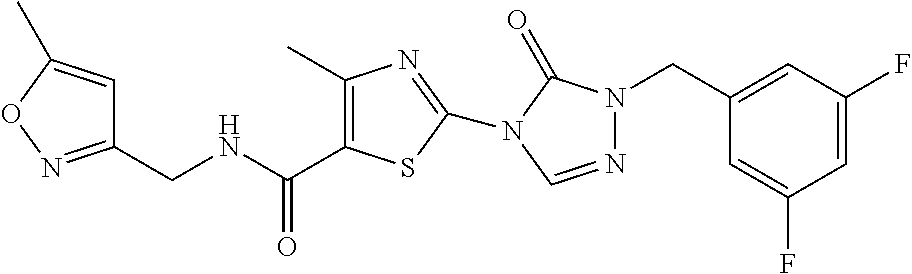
C1(CNC(=O)C2=C(C)N=C(N3C(=O)N(CC4=CC(F)=CC(F)=C4)N=C3)S2)=NOC(C)=C1
